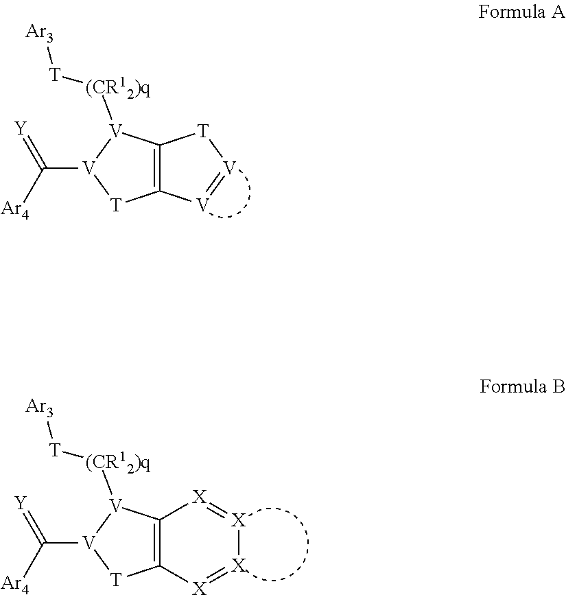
C12=C([V]([(CR12)q][T][Ar3])[V](C(=[Y])[Ar4])[T]1)[T][V]=[V]2.C12=C([V]([(CR12)q][T][Ar3])[V](C(=[Y])[Ar4])[T]1)[X]=[X][X]=[X]2
